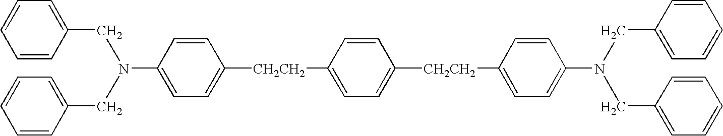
C1=CC(N(CC2=CC=CC=C2)CC2=CC=CC=C2)=CC=C1[CH2CH2]C1=CC=C([CH2CH2]C2=CC=C(N(CC3=CC=CC=C3)CC3=CC=CC=C3)C=C2)C=C1
